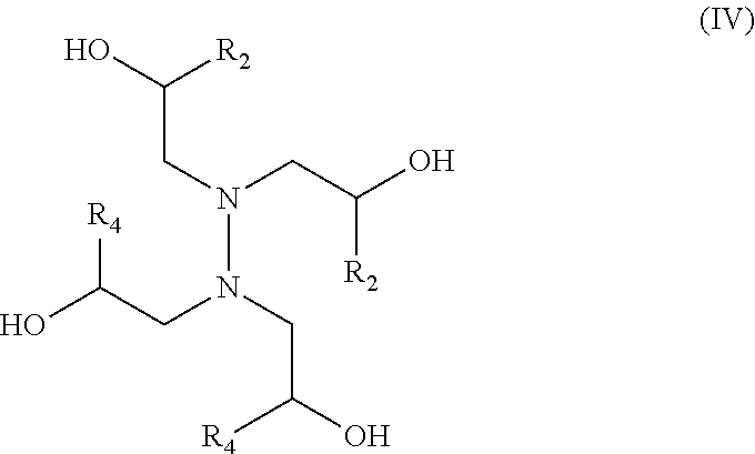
C(N(CC(O)[R2])N(CC(O)[R4])CC(O)[R4])C([R2])O
